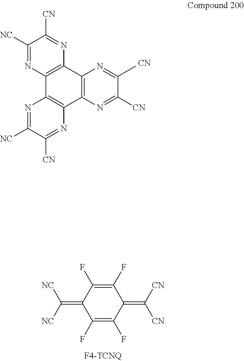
C12=C(N=C([CN])C(C)=N1)C1=C(C3=C2N=C([CN])C([NC])=N3)N=C([NC])C([CN])=N1.[CN].C1(F)=C(F)C(=C([CN])[CN])C(F)=C(F)C1=C([NC])[NC]
